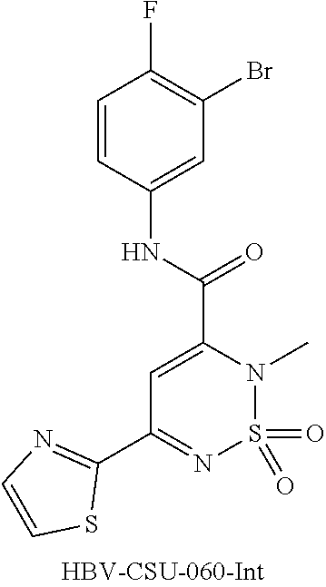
C1=CC(NC(=O)C2=CC(C3=NC=CS3)=NS(=O)(=O)N2C)=CC(Br)=C1F
